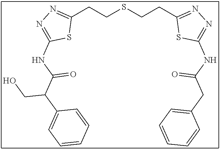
C1(CCSCCC2=NN=C(NC(CC3=CC=CC=C3)=O)S2)=NN=C(NC(C(C2=CC=CC=C2)CO)=O)S1
